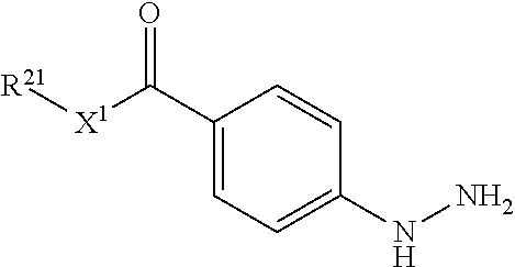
[R21][X1]C(C1=CC=C(NN)C=C1)=O
